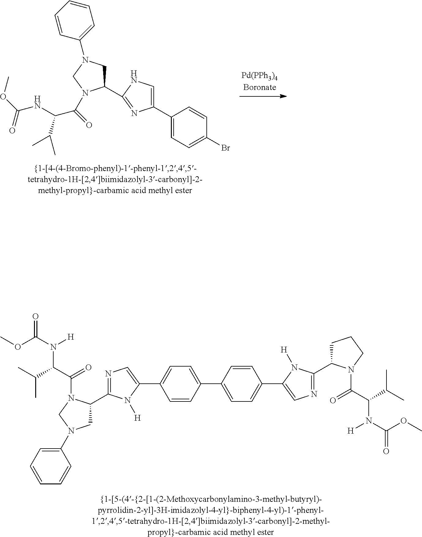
C1=CC(C2=CC=C(C3=CN=C(C4CCCN4C(C(N(C(OC)=O)[H])C(C)C)=O)N3[H])C=C2)=CC=C1C1=CN=C(C2CN(C3=CC=CC=C3)CN2C(C(N([H])C(OC)=O)C(C)C)=O)N1[H].C1C(C2=NC(C3=CC=C(Br)C=C3)=CN2)N(C(C(NC(OC)=O)C(C)C)=O)CN1C1=CC=CC=C1
